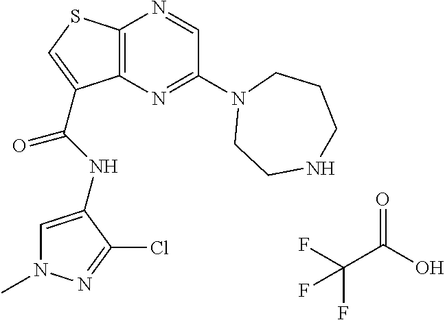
C12=C(N=C(N3CCNCCC3)C=N1)C(C(=O)NC1=CN(C)N=C1Cl)=CS2.C(C(O)=O)(F)(F)F
